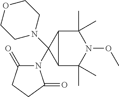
C12C(C)(C)N(OC)C(C)(C)C1C2(N1CCOCC1)N1C(=O)CCC1=O
